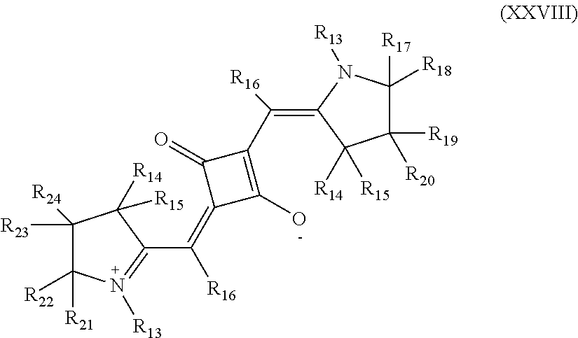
C1([R21])([R22])C([R23])([R24])C([R14])([R15])C(C(=C2C(O)=C(C([R16])=C3C([R14])([R15])C([R19])([R20])C([R17])([R18])N3[R13])C2=O)[R16])=N1[R13]
